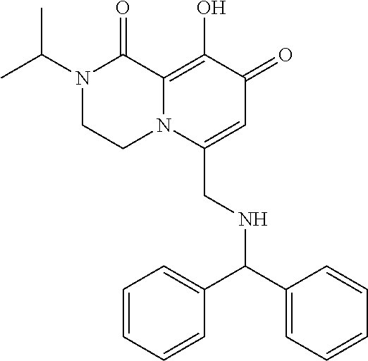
N1(C(C)C)CCN2C(=C(O)C(=O)C=C2CNC(C2=CC=CC=C2)C2=CC=CC=C2)C1=O
